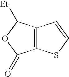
C12=C(SC=C1)C(=O)OC2[Et]
